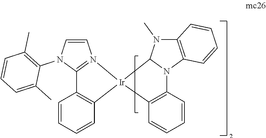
C1=CN(C2=C(C)C=CC=C2C)C2=N1[Ir]1(C3=C2C=CC=C3)C2=C(C=CC=C2)N2C3=C(N(C)C12)C=CC=C3
